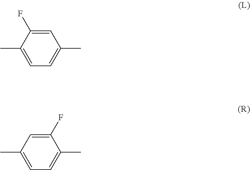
C1=C(C)C(F)=CC(C)=C1.C1=C(C)C=C(F)C(C)=C1
